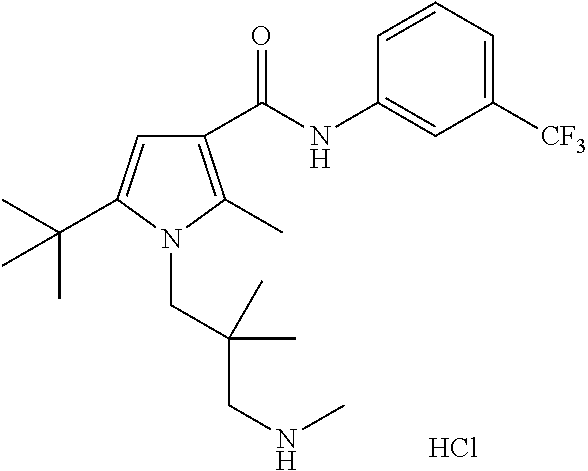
C1([CF3])=CC=CC(NC(C2=C(C)N(CC(CNC)(C)C)C(C(C)(C)C)=C2)=O)=C1.Cl
